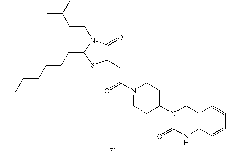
C1(CC(N2CCC(N3C(=O)NC4=C(C3)C=CC=C4)CC2)=O)C(=O)N(CCC(C)C)C(CCCCCCC)S1
